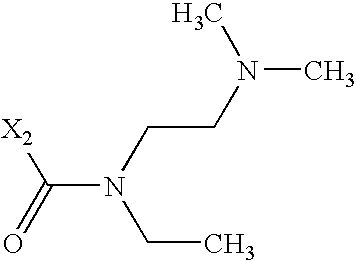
C(N(CCN(C)C)CC)(=O)[X2]
